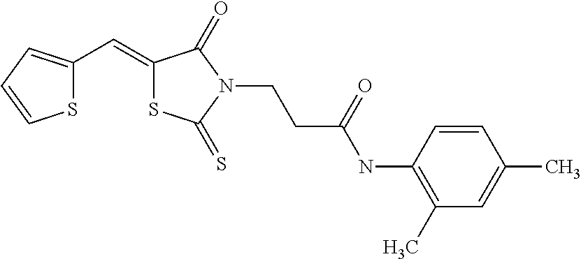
S1C(C=C2SC(=S)N(CCC(NC3=C(C)C=C(C)C=C3)=O)C2=O)=CC=C1
